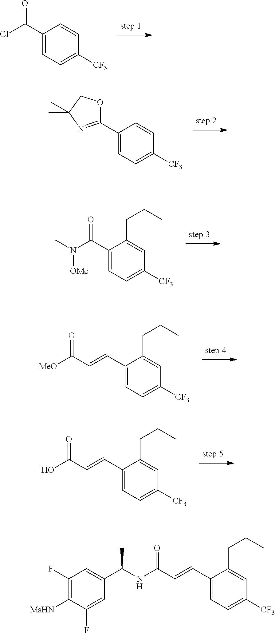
C1(C(Cl)=O)=CC=C([CF3])C=C1.C1(C2=NC(C)(C)CO2)=CC=C([CF3])C=C1.C1(C(=O)N([OMe])C)=CC=C([CF3])C=C1CCC.C1(C=CC(=O)[MeO])=CC=C([CF3])C=C1CCC.C1(C=CC(=O)O)=CC=C([CF3])C=C1CCC.C1(C=CC(=O)NC(C2=CC(F)=C([MsHN])C(F)=C2)C)=CC=C([CF3])C=C1CCC
